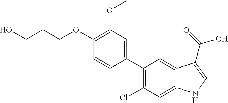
C1(C2=CC(OC)=C(OCCCO)C=C2)=C(Cl)C=C2C(=C1)C(C(=O)O)=CN2
